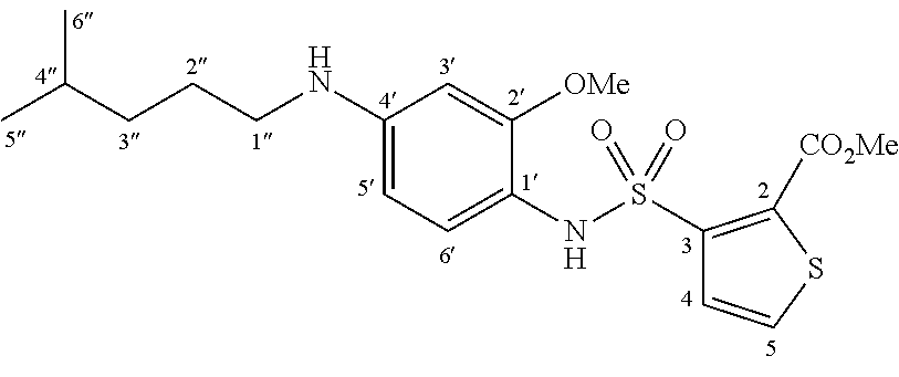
C1(NCCCC(C)C)=CC=C(NS(C2=C([CO2Me])SC=C2)(=O)=O)C([OMe])=C1
